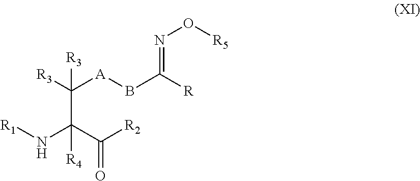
[R1]NC(C([R2])=O)([R4])C([R3])([A]BC([R])=NO[R5])[R3]
